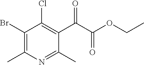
C1(Br)=C(C)N=C(C)C(C(C(OCC)=O)=O)=C1Cl
